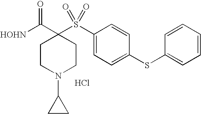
[HOHN]C(C1(S(C2=CC=C(SC3=CC=CC=C3)C=C2)(=O)=O)CCN(C2CC2)CC1)=O.Cl
